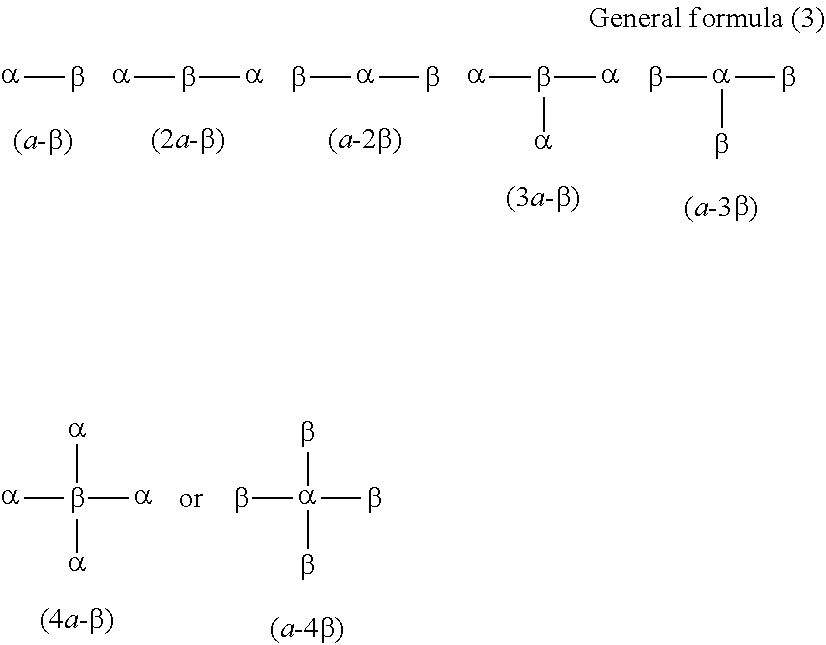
[a]b.[a]b[a].b[a]b.[a]b([a])[a].b[a](b)b.[a]b([a])([a])[a].b[a](b)(b)b
